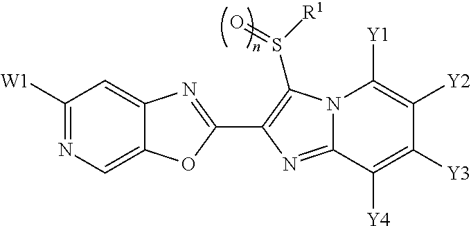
C1([W1])=NC=C2C(=C1)N=C(C1=C(S([R1])=O)N3C(=N1)C([Y4])=C([Y3])C([Y2])=C3[Y1])O2
